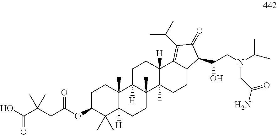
OC(C(CC(OC1C(C)(C)C2([H])C(C)(CC1)C1([H])C(C)(CC2)C2(C)C([H])(CC1)C1=C(C(C)C)C(=O)C(C(CN(CC(N)=O)C(C)C)O)C1CC2)=O)(C)C)=O
